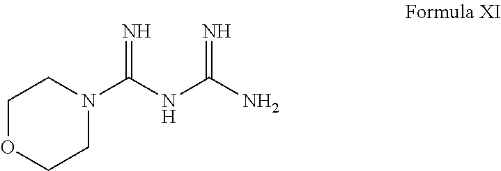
C1OCCN(C(NC(N)=N)=N)C1
